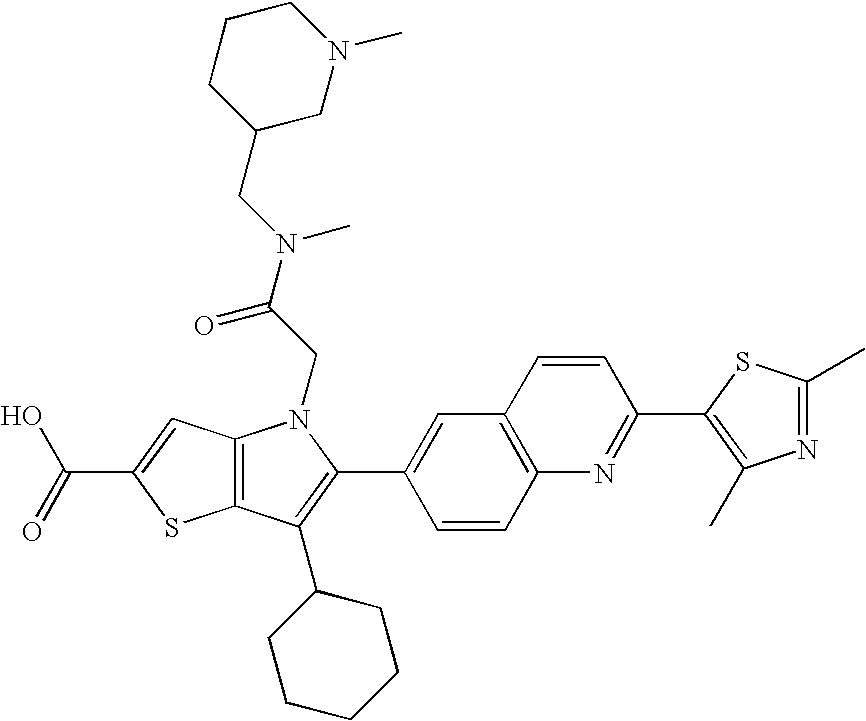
C(C1=CC2=C(S1)C(C1CCCCC1)=C(C1=CC3=C(C=C1)N=C(C1=C(C)N=C(C)S1)C=C3)N2CC(N(CC1CN(C)CCC1)C)=O)(=O)O
